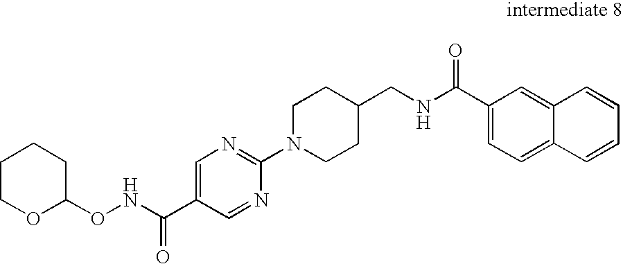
C1COC(ONC(C2=CN=C(N3CCC(CNC(C4=CC=C5C(=C4)C=CC=C5)=O)CC3)N=C2)=O)CC1
